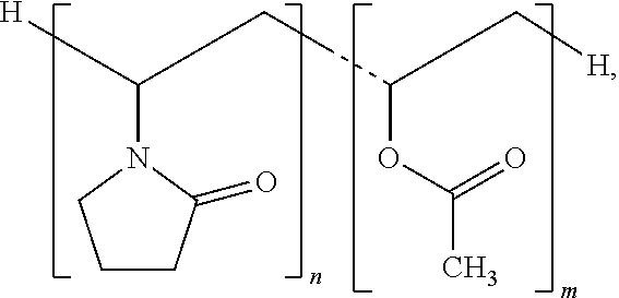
C(C(C[H])OC(C)=O)CC(N1C(=O)CCC1)[H]
